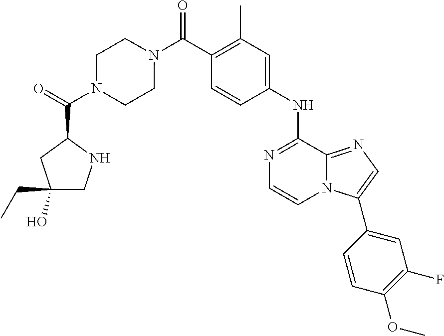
C1(C)=C(C(N2CCN(C(C3CC(CC)(O)CN3)=O)CC2)=O)C=CC(NC2=NC=CN3C2=NC=C3C2=CC(F)=C(OC)C=C2)=C1
